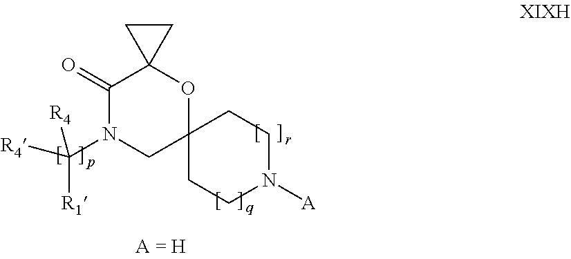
C12(CCN([A])CC1)CN(C([R4])([R1])[R4])C(=O)C1(O2)CC1
